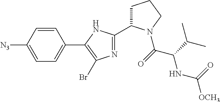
[N3]C1=CC=C(C2=C(Br)N=C(C3CCCN3C(C(C(C)C)NC(=O)[OCH3])=O)N2)C=C1
